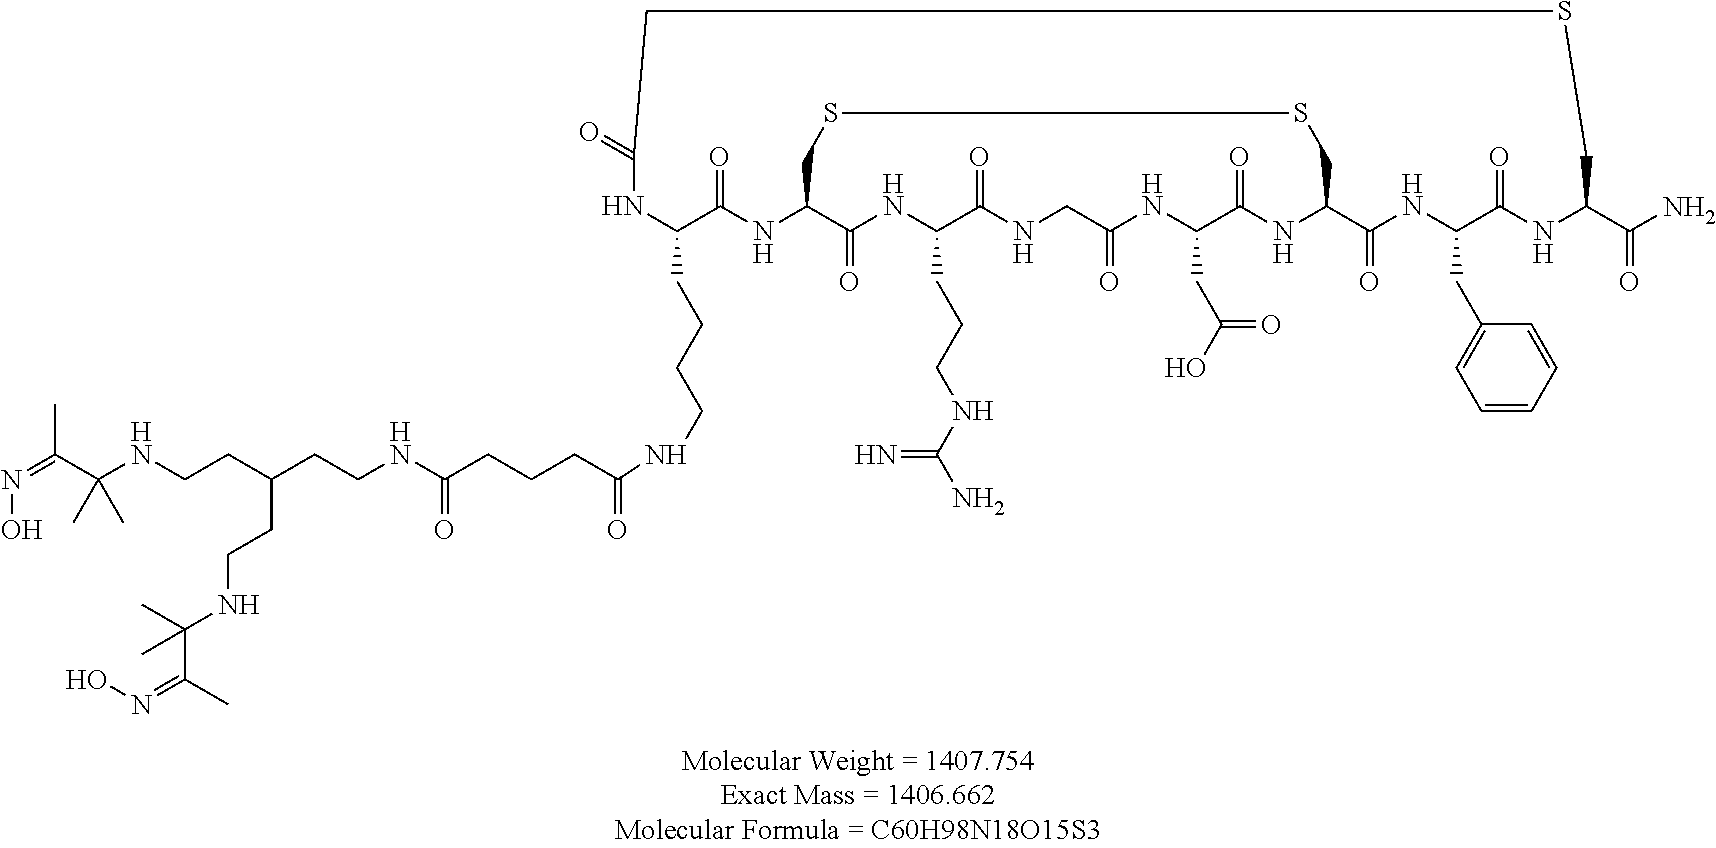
N1C(CCCCNC(CCCC(NCCC(CCNC(C)(C)C(=NO)C)CCNC(C)(C)C(C)=NO)=O)=O)C(=O)NC2C(=O)NC(CCCNC(N)=N)C(=O)NCC(=O)NC(CC(O)=O)C(=O)NC(C(=O)NC(CC3=CC=CC=C3)C(=O)NC(C(N)=O)CSCC1=O)CSSC2
